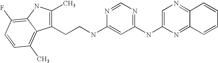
C1(NC2=NC=NC(NCCC3=C(C)NC4=C(F)C=CC(C)=C34)=C2)=CN=C2C(=N1)C=CC=C2
